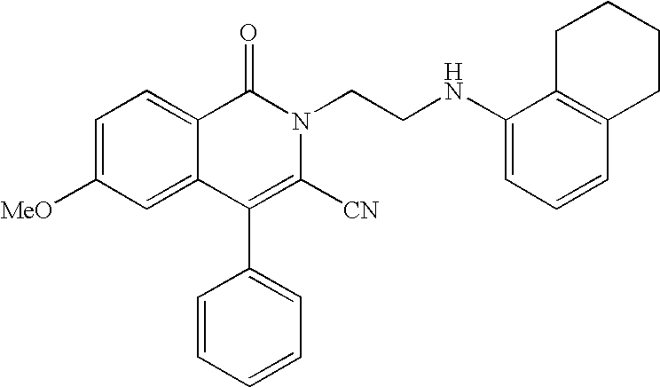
C1=C([MeO])C=C2C(=C1)C(=O)N(CCNC1=CC=CC3=C1CCCC3)C([CN])=C2C1=CC=CC=C1
